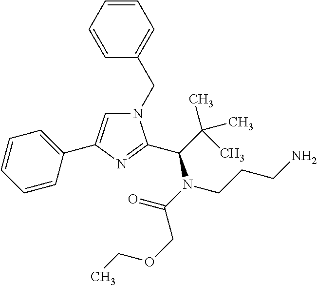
N1(CC2=CC=CC=C2)C=C(C2=CC=CC=C2)N=C1C(N(C(=O)COCC)CCCN)C(C)(C)C
